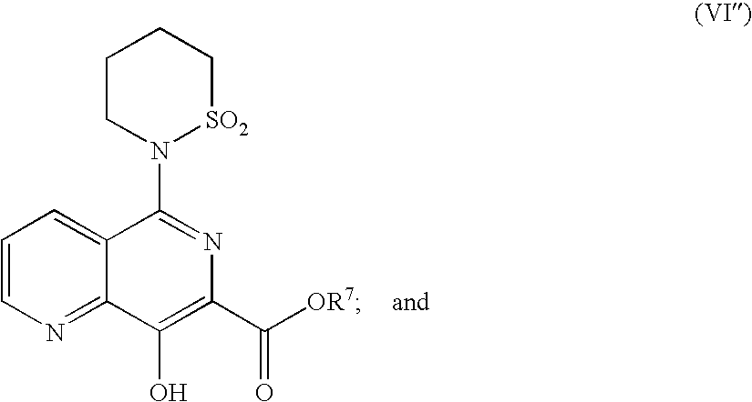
C1=CN=C2C(=C1)C(N1[SO2]CCCC1)=NC(C([OR7])=O)=C2O
